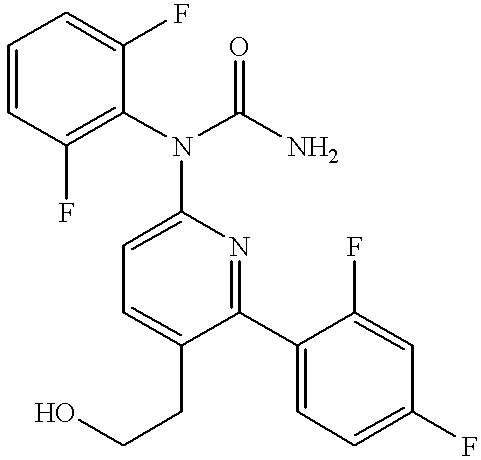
C1=C(CCO)C(C2=CC=C(F)C=C2F)=NC(N(C2=C(F)C=CC=C2F)C(N)=O)=C1
